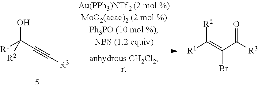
OC(C#C[R3])([R2])[R1].C(=C(C([R3])=O)Br)([R1])[R2]
